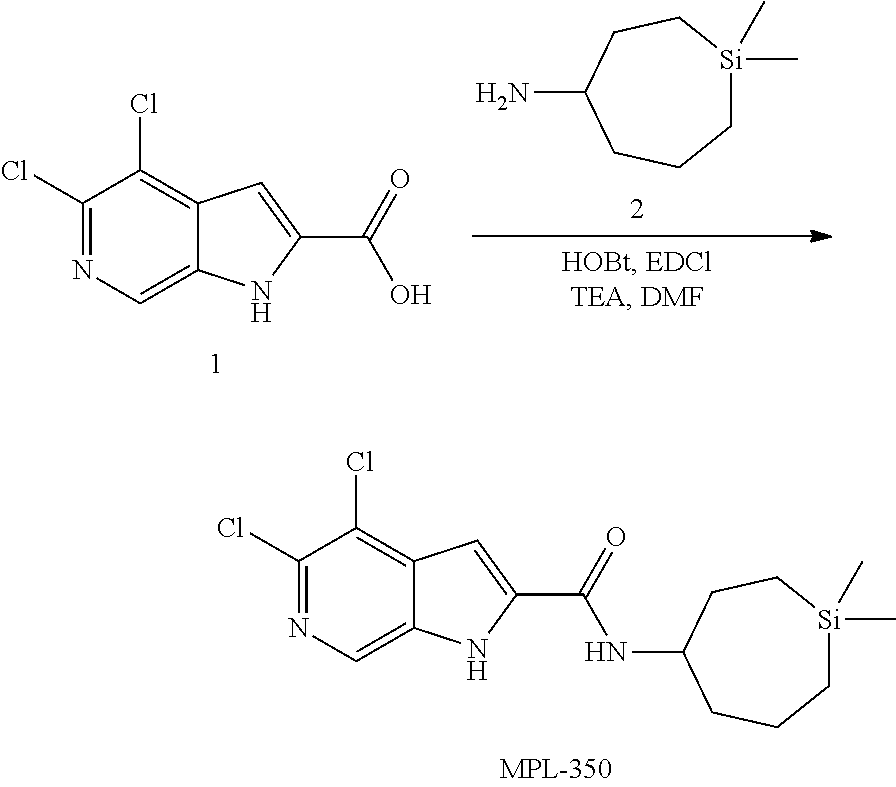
C1(N)CCC[Si](C)(C)CC1.C1(Cl)=NC=C2C(=C1Cl)C=C(C(=O)O)N2.C1(Cl)=NC=C2C(=C1Cl)C=C(C(=O)NC1CCC[Si](C)(C)CC1)N2
